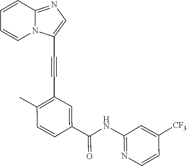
C1=CC=CN2C1=NC=C2C#CC1=C(C)C=CC(C(NC2=NC=CC([CF3])=C2)=O)=C1
